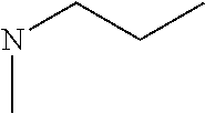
C(NC)CC
